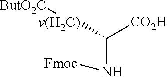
C([CO2H])([v(H2C)][ButO2C])N[Fmoc]
